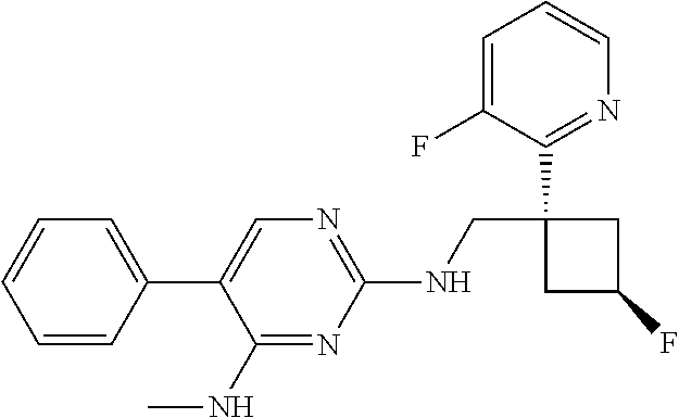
C1(NCC2(C3=NC=CC=C3F)CC(F)C2)=NC=C(C2=CC=CC=C2)C(NC)=N1
